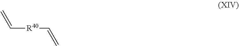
C([R40]C=C)=C
